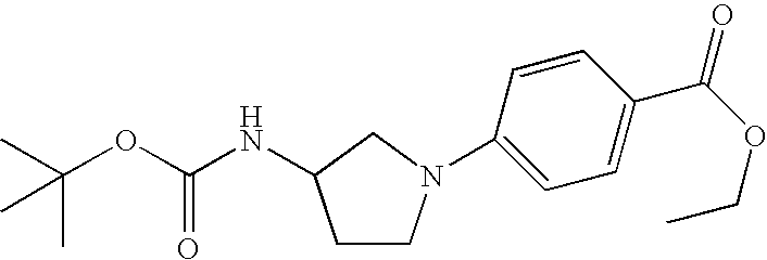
CC(OC(NC1CCN(C2=CC=C(C(OCC)=O)C=C2)C1)=O)(C)C
